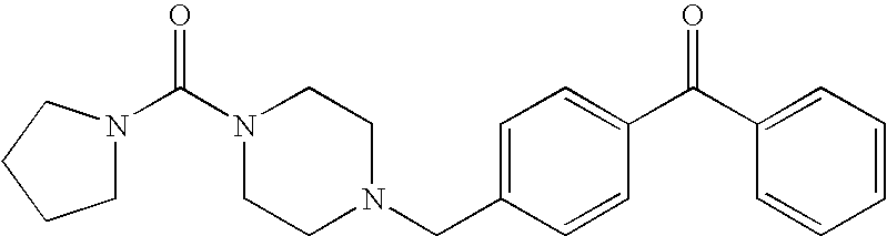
N1(C(N2CCN(CC3=CC=C(C(=O)C4=CC=CC=C4)C=C3)CC2)=O)CCCC1
